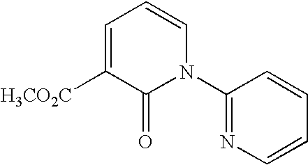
C1=C([H3CO2C])C(=O)N(C2=NC=CC=C2)C=C1
